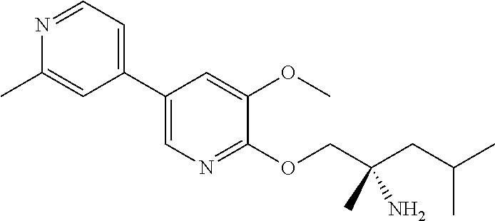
C1(C2=CN=C(OCC(CC(C)C)(C)N)C(OC)=C2)=CC=NC(C)=C1
